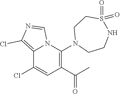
C12=C(Cl)N=CN1C(N1CCNS(=O)(=O)CC1)=C(C(=O)C)C=C2Cl
